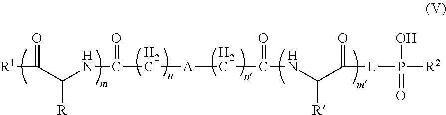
[R1]C(C(NC(=O)C[A]CC(=O)NC(C([L]P(O)(=O)[R2])=O)[R])[R])=O
